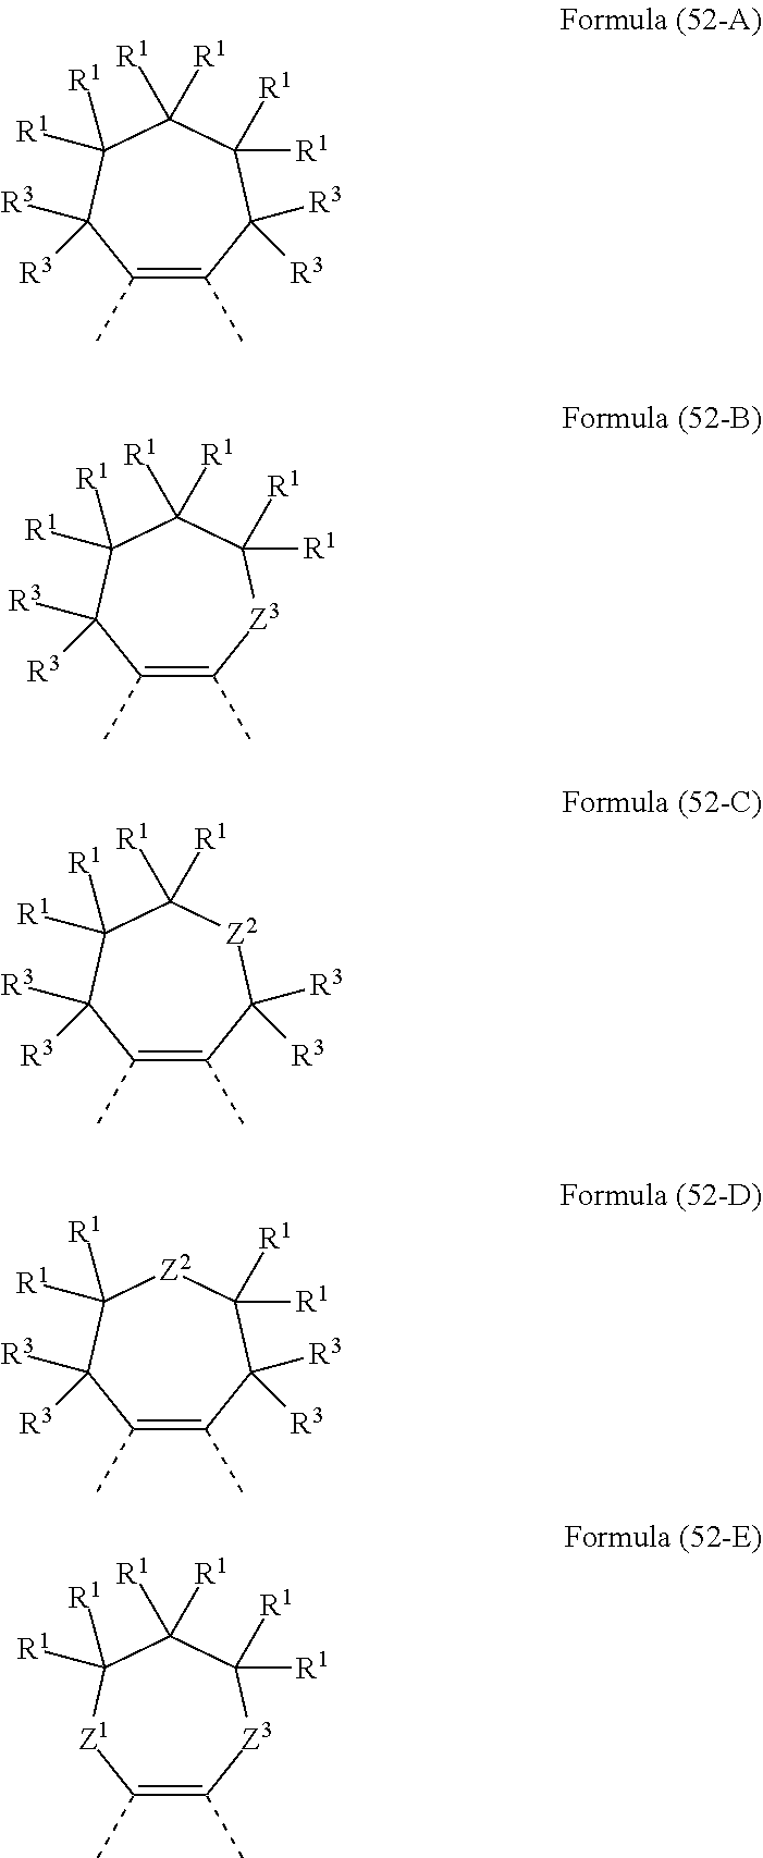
C1(C)=C(C)C([R3])([R3])C([R1])([R1])C([R1])([R1])C([R1])([R1])C1([R3])[R3].C1(C)=C(C)[Z3]C([R1])([R1])C([R1])([R1])C([R1])([R1])C1([R3])[R3].C1(C)=C(C)C([R3])([R3])[Z2]C([R1])([R1])C([R1])([R1])C1([R3])[R3].C1(C)=C(C)C([R3])([R3])C([R1])([R1])[Z2]C([R1])([R1])C1([R3])[R3].C1(C)=C(C)[Z3]C([R1])([R1])C([R1])([R1])C([R1])([R1])[Z1]1
